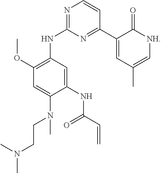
N1=C(NC2=C(OC)C=C(N(CCN(C)C)C)C(NC(C=C)=O)=C2)N=C(C2=CC(C)=C[NH]C2=O)C=C1
